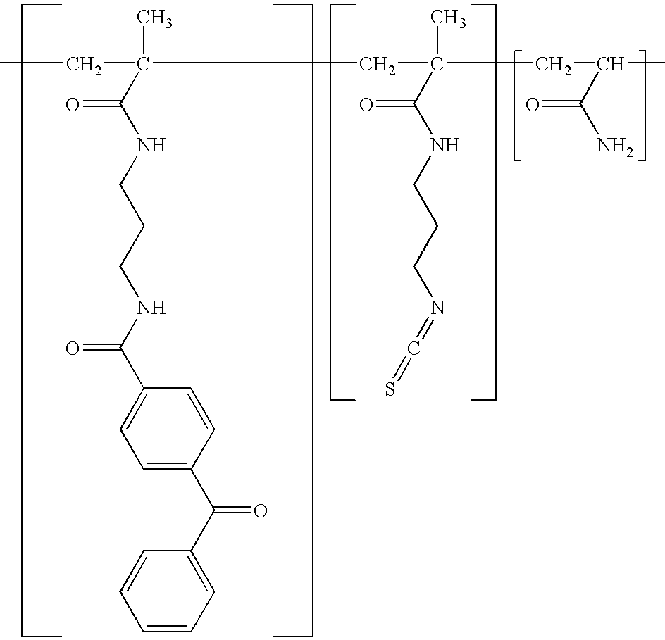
CC(CC)(CC(CC(C(N)=O)C)(C)C(NCCCN=C=S)=O)C(NCCCNC(C1=CC=C(C(C2=CC=CC=C2)=O)C=C1)=O)=O
